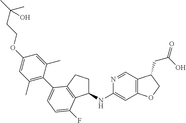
C1(NC2=CC3=C(C=N2)C(CC(=O)O)CO3)CCC2=C1C(F)=CC=C2C1=C(C)C=C(OCCC(C)(C)O)C=C1C
